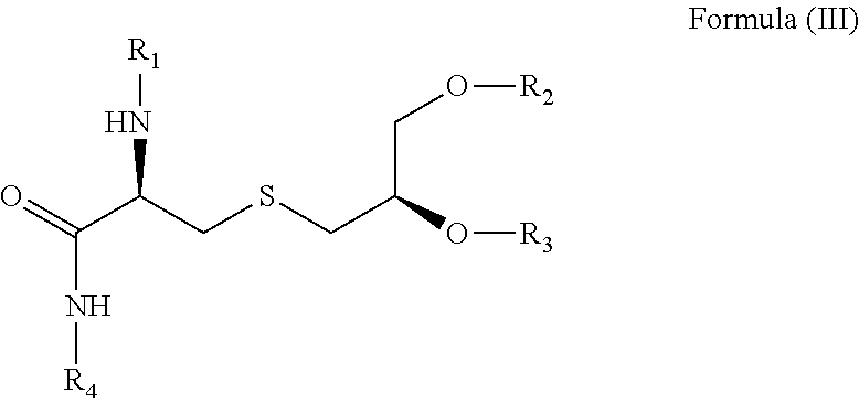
O=C(C(CSCC(O[R3])CO[R2])N[R1])N[R4]
